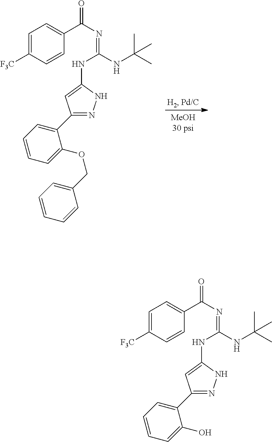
C1=C([F3C])C=CC(C(N=C(NC(C)(C)C)NC2=CC(C3=CC=CC=C3OCC3=CC=CC=C3)=NN2)=O)=C1.C1=C([F3C])C=CC(C(N=C(NC(C)(C)C)NC2=CC(C3=CC=CC=C3O)=NN2)=O)=C1
